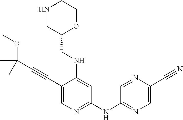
C1OC(CNC2=CC(NC3=NC=C(C#N)N=C3)=NC=C2C#CC(C)(OC)C)CNC1
